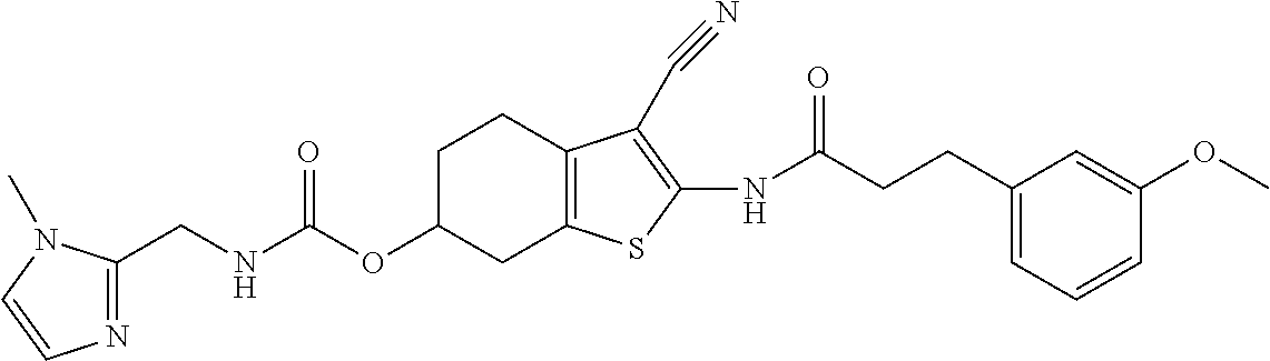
C(NC(OC1CC2=C(CC1)C(C#N)=C(NC(CCC1=CC=CC(OC)=C1)=O)S2)=O)C1=NC=CN1C
